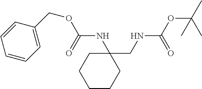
C1(CNC(OC(C)(C)C)=O)(NC(OCC2=CC=CC=C2)=O)CCCCC1
